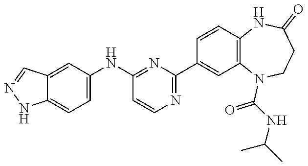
O=C(N1C2=C(C=CC(C3=NC=CC(NC4=CC=C5C(=C4)C=NN5)=N3)=C2)NC(=O)CC1)NC(C)C
